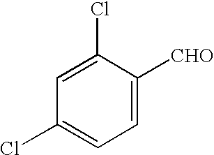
C1=C(Cl)C([CHO])=CC=C1Cl
